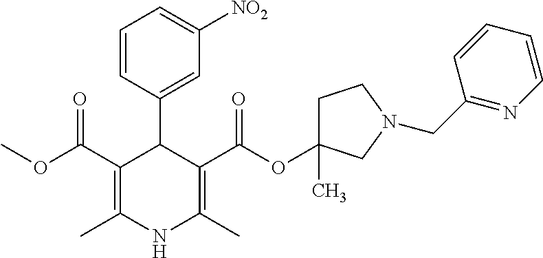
C1(C(OC)=O)=C(C)NC(C)=C(C(OC2(C)CCN(CC3=NC=CC=C3)C2)=O)C1C1=CC([NO2])=CC=C1
